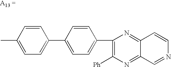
C1(C2=CC=C(C3=C([Ph])N=C4C(=N3)C=CN=C4)C=C2)=CC=C(C)C=C1
